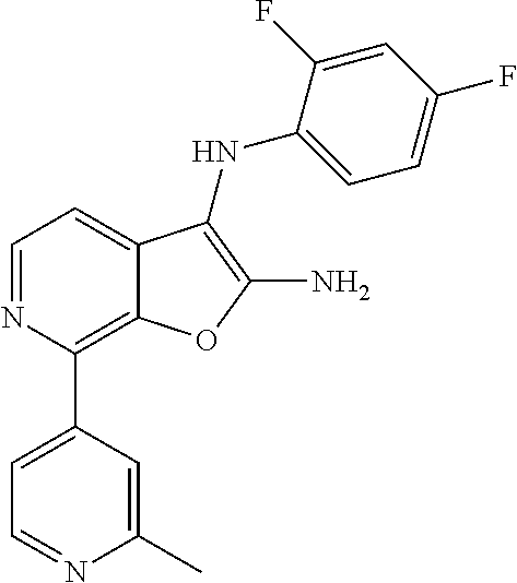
N1=CC=C2C(=C1C1=CC=NC(C)=C1)OC(N)=C2NC1=CC=C(F)C=C1F
